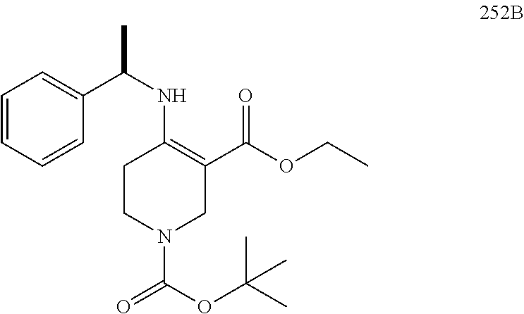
C1CN(C(OC(C)(C)C)=O)CC(C(OCC)=O)=C1NC(C)C1=CC=CC=C1
